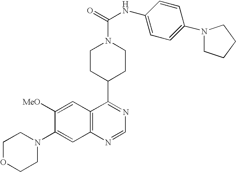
C12=C(C=C([MeO])C(N3CCOCC3)=C1)C(C1CCN(C(=O)NC3=CC=C(N4CCCC4)C=C3)CC1)=NC=N2
